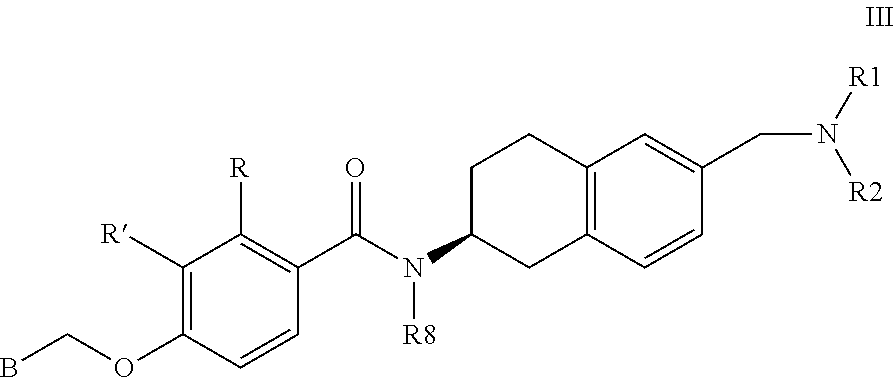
C12=C(C=CC(CN([R1])[R2])=C1)CC(N(C(C1=C([R])C([R])=C(OCB)C=C1)=O)[R8])CC2
